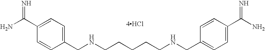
C1=C(C(N)=N)C=CC(CNCCCCCNCC2=CC=C(C(N)=N)C=C2)=C1.[4HCl]
